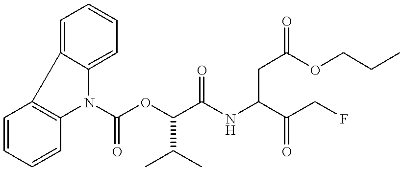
C1=CC=CC2=C1C1=CC=CC=C1N2C(OC(C(NC(CC(OCCC)=O)C(CF)=O)=O)C(C)C)=O
